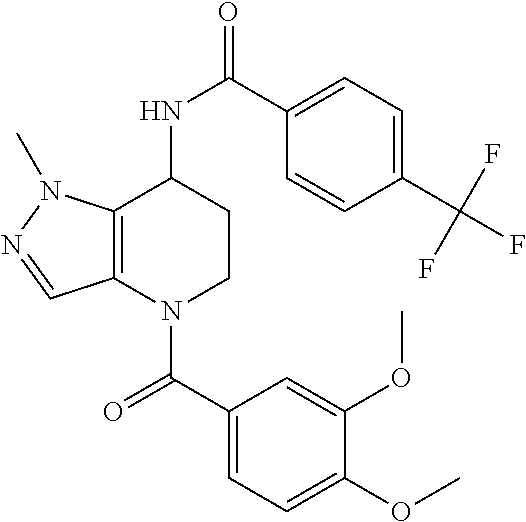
C1(C(=O)N2CCC(NC(=O)C3=CC=C(C(F)(F)F)C=C3)C3=C2C=NN3C)=CC=C(OC)C(OC)=C1
